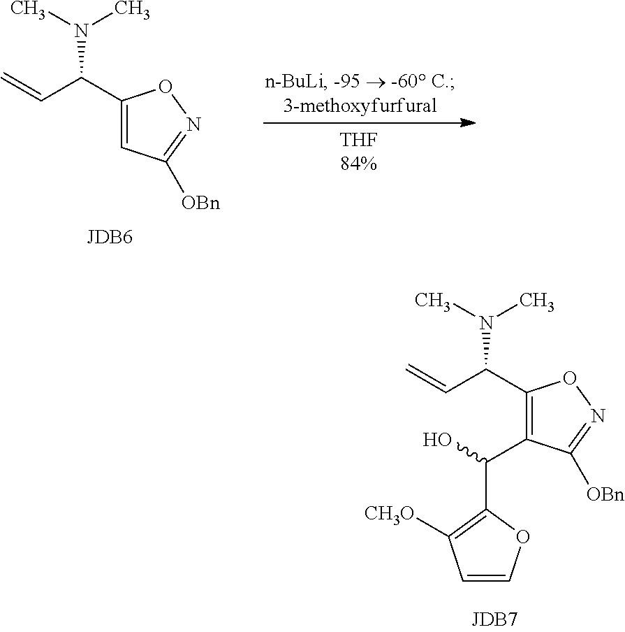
C1(C(C=C)N(C)C)=C(C(O)C2=C([CH3O])C=CO2)C([OBn])=NO1.C1(C(C=C)N(C)C)=CC([OBn])=NO1
